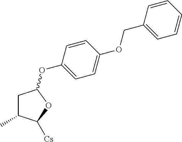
C1C(C)C([Cs])OC1OC1=CC=C(OCC2=CC=CC=C2)C=C1
